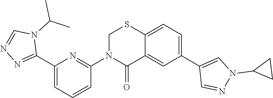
C12=CC=C(C3=CN(C4CC4)N=C3)C=C1C(=O)N(C1=NC(C3=NN=CN3C(C)C)=CC=C1)CS2
